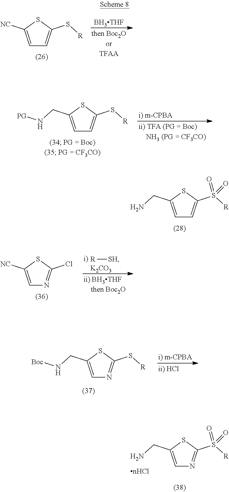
C1=C(CN)SC(S([R])(=O)=O)=C1.C1=C([NC])SC(S[R])=C1.[BH3THF].C1=C(CN[PG])SC(S[R])=C1.[R][SH].[K2CO3].C1=C([NC])SC(Cl)=N1.C1=C(CN[Boc])SC(S[R])=N1.C1=C(CN)SC(S([R])(=O)=O)=N1
